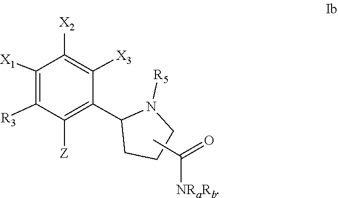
C1([R3])=C([X1])C([X2])=C([X3])C(C2CCCN2[R5])=C1[Z].C(C)(=O)[NRaRb]
